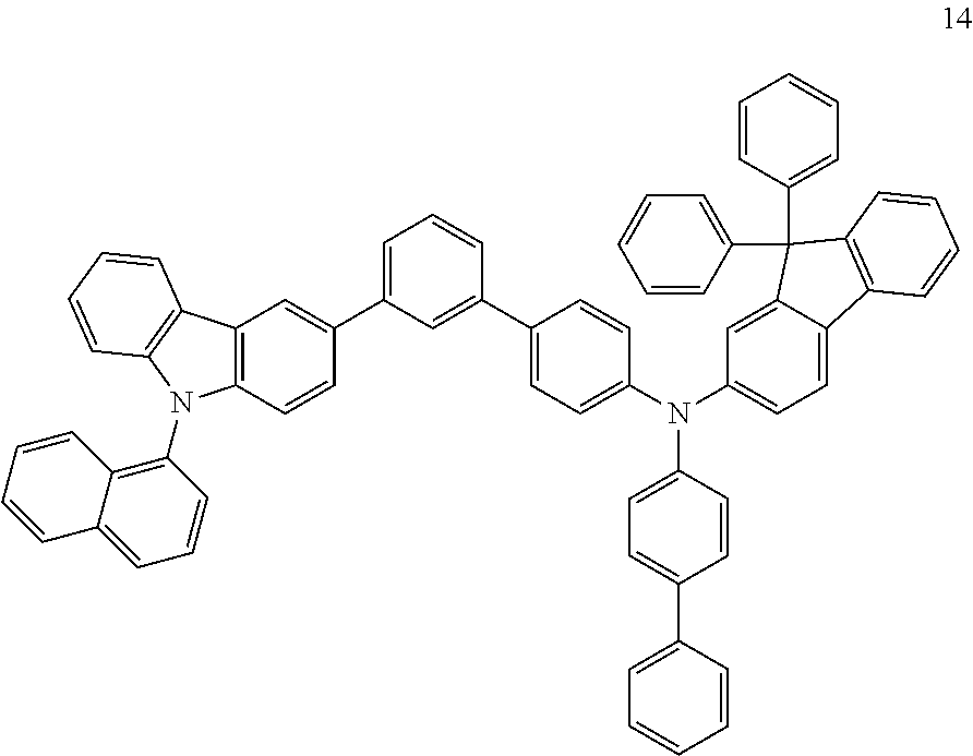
C12=C(C=CC(C3=CC=CC(C4=CC=C(N(C5=CC=C6C(=C5)C(C5=CC=CC=C5)(C5=CC=CC=C5)C5=C6C=CC=C5)C5=CC=C(C6=CC=CC=C6)C=C5)C=C4)=C3)=C1)N(C1=C3C(=CC=C1)C=CC=C3)C1=C2C=CC=C1
